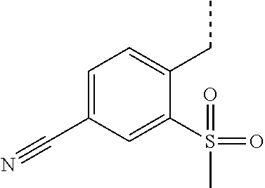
C1=C(C#N)C=C(S(=O)(=O)C)C(CC)=C1
